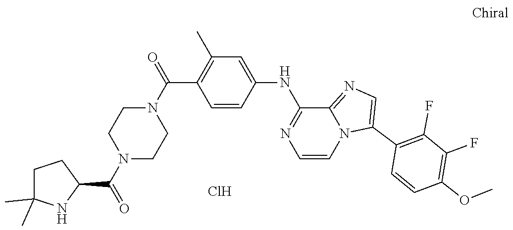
C(C1=C(C)C=C(NC2=NC=CN3C2=NC=C3C2=C(F)C(F)=C(OC)C=C2)C=C1)(N1CCN(C(C2CCC(C)(C)N2)=O)CC1)=O.Cl
